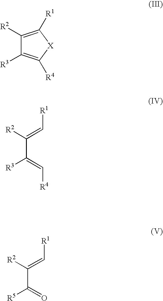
C1([R2])=C([R1])[X]C([R4])=C1[R3].C(C(=C[R4])[R3])(=C[R1])[R2].C(C(=O)[R5])(=C[R1])[R2]
